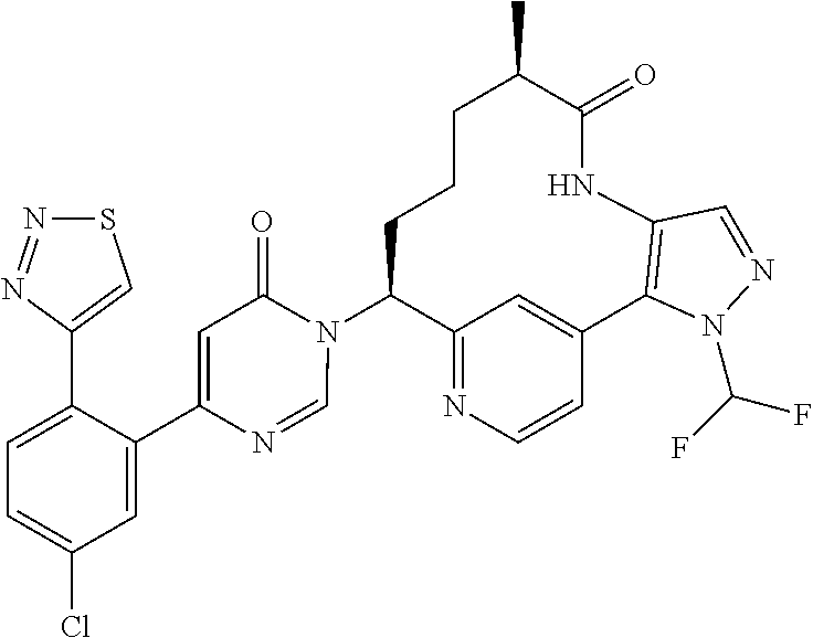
C12=NC=CC(=C1)C1=C(NC(=O)C(C)CCCC2N2C(=O)C=C(C3=CC(Cl)=CC=C3C3=CSN=N3)N=C2)C=NN1C(F)F
